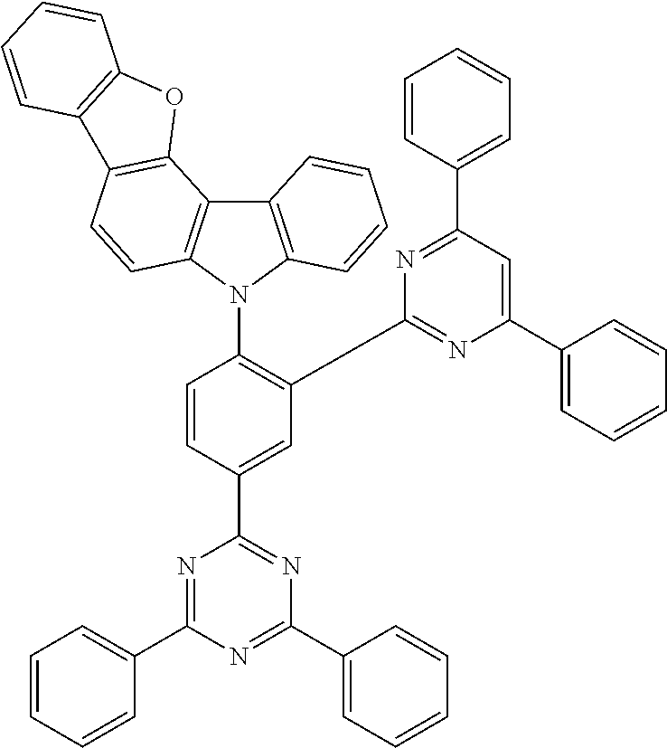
C12=C(N(C3=C(C4=NC(C5=CC=CC=C5)=CC(C5=CC=CC=C5)=N4)C=C(C4=NC(C5=CC=CC=C5)=NC(C5=CC=CC=C5)=N4)C=C3)C3=C1C1=C(C=C3)C3=C(O1)C=CC=C3)C=CC=C2
